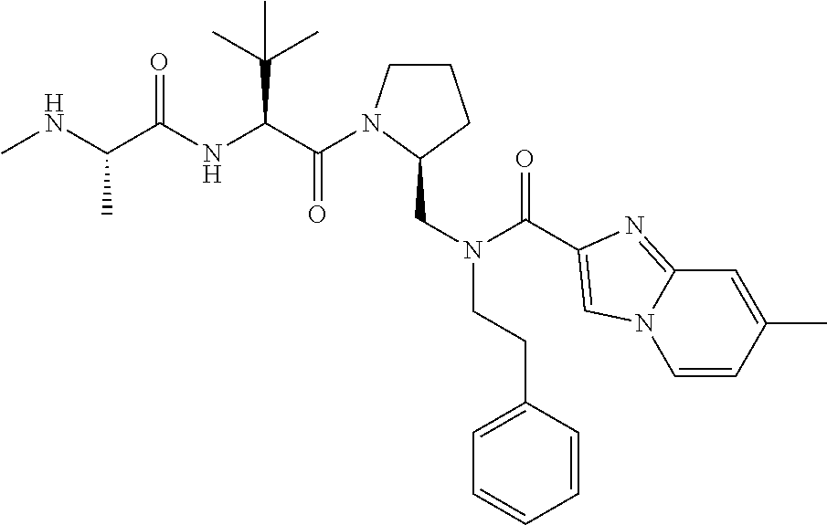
CNC(C(NC(C(=O)N1CCCC1CN(CCC1=CC=CC=C1)C(=O)C1=CN2C=CC(C)=CC2=N1)C(C)(C)C)=O)C
